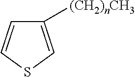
C1([(CH2)nCH3])=CSC=C1
